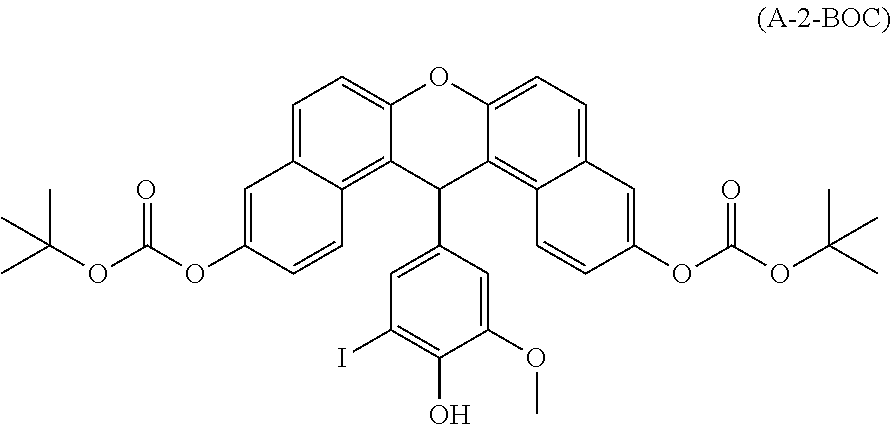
C1=C2C(=C3C(=C1)OC1=CC=C4C(=C1C3C1=CC(I)=C(O)C(OC)=C1)C=CC(OC(OC(C)(C)C)=O)=C4)C=CC(OC(OC(C)(C)C)=O)=C2
